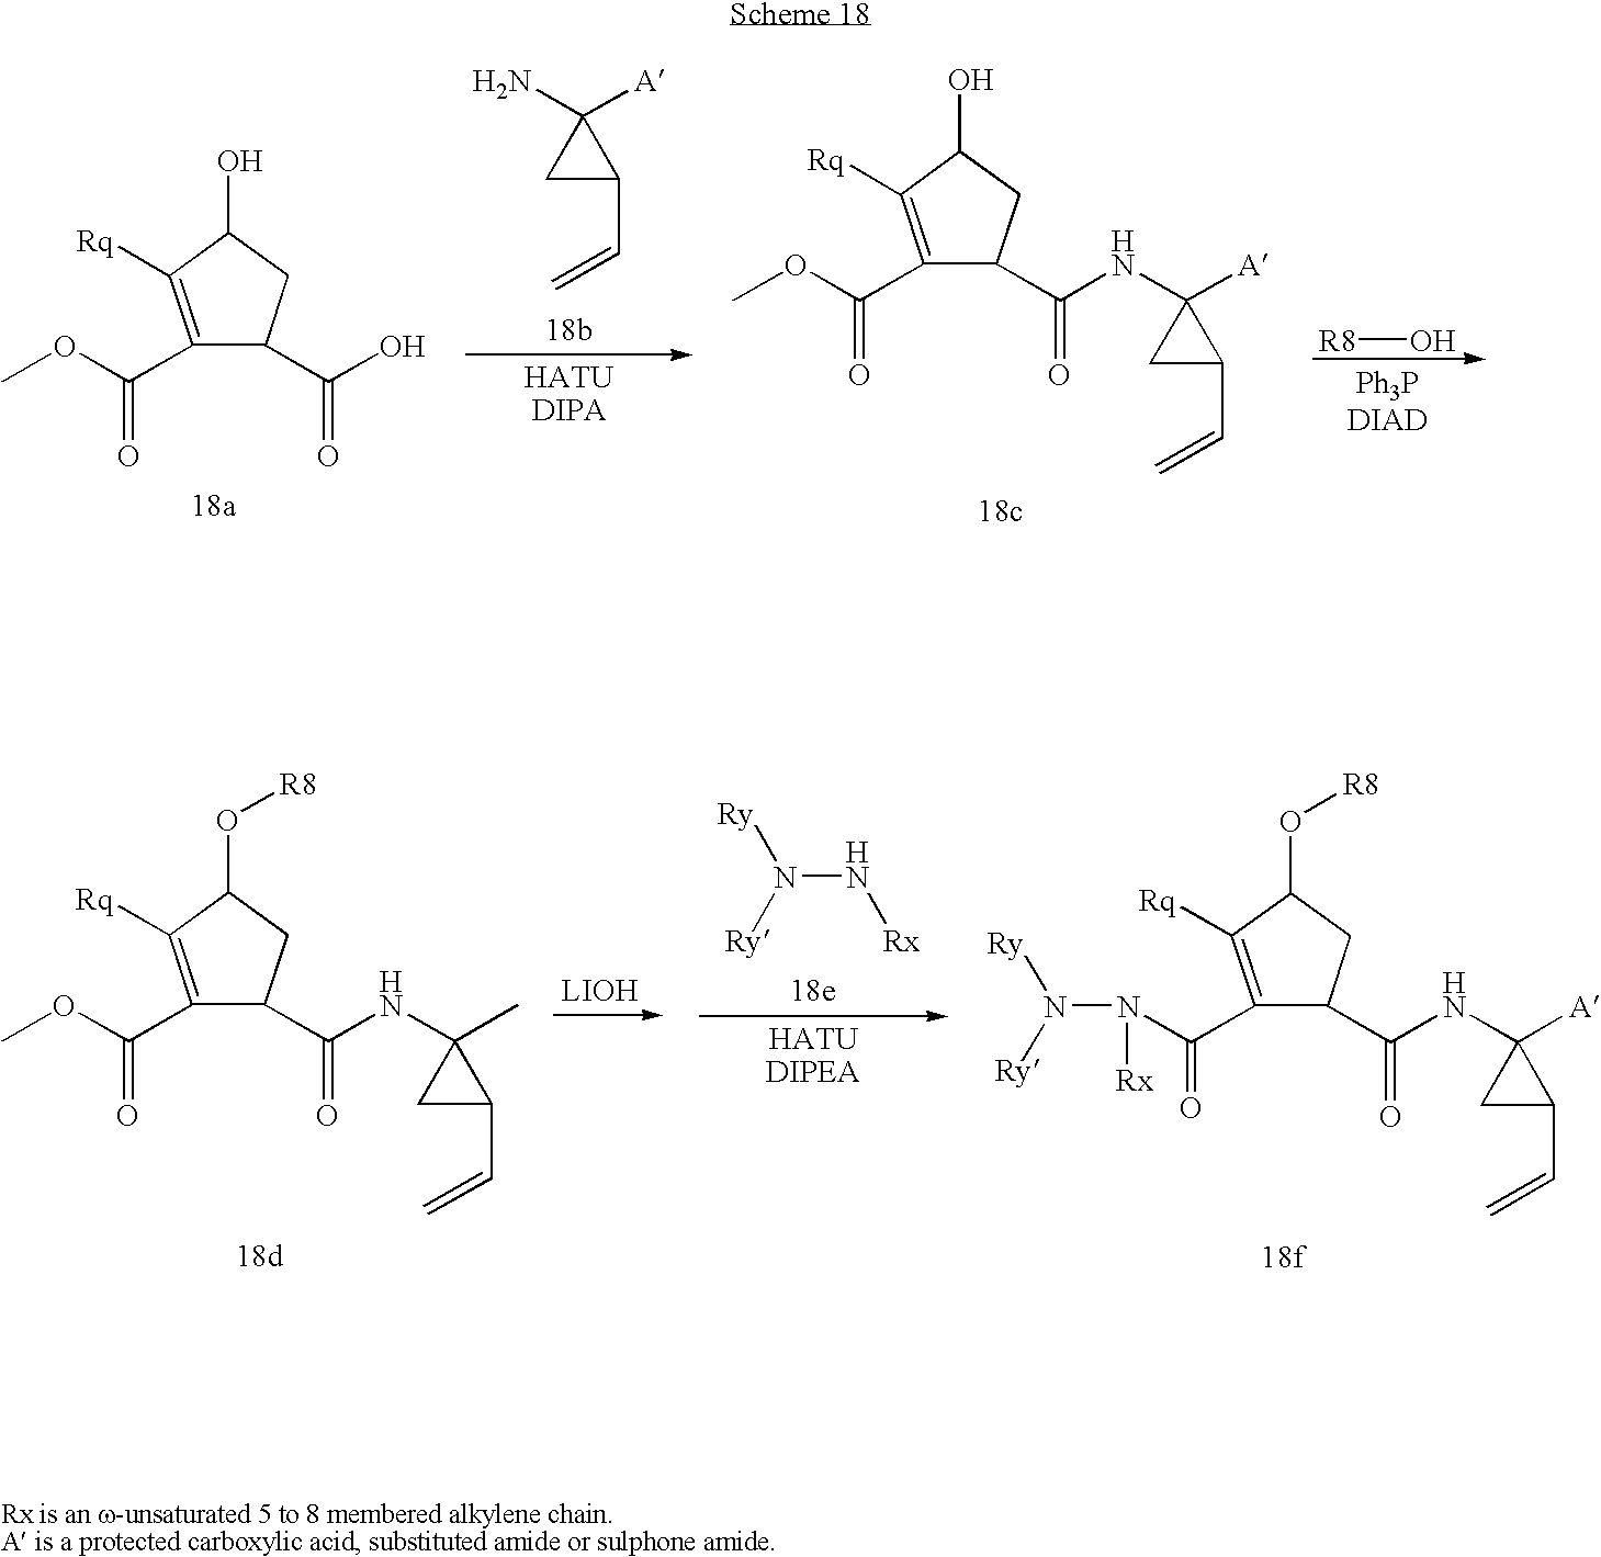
C1C(C=C)C1(NC(C1CC(O)C([Rq])=C1C(OC)=O)=O)[A].[R8]O.C1C(C=C)C1([A])N.C1C(O)C([Rq])=C(C(OC)=O)C1C(O)=O.N(N[Rx])([Ry])[Ry].C1C(C=C)C1(NC(C1CC(O[R8])C([Rq])=C1C(OC)=O)=O)C.C1(C(=O)NC2([A])CC2C=C)CC(O[R8])C([Rq])=C1C(=O)N(N([Ry])[Ry])[Rx]
